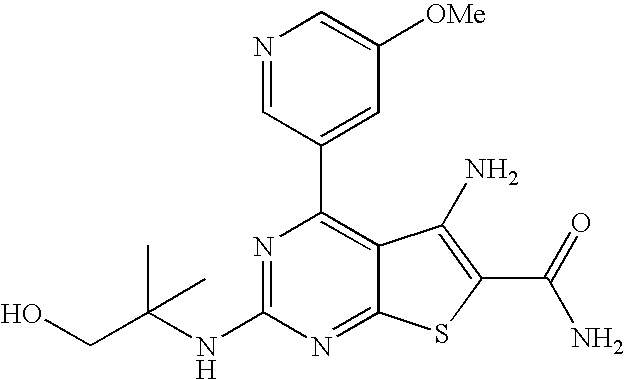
N1=CC(C2=C3C(=NC(NC(CO)(C)C)=N2)SC(C(N)=O)=C3N)=CC([OMe])=C1
